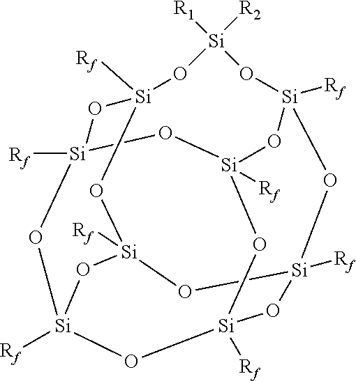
[Si]1([R1])([R2])O[Si]2([Rf])O[Si]3([Rf])O[Si]4([Rf])O[Si]([Rf])(O1)O[Si]1([Rf])O[Si]([Rf])(O4)O[Si]([Rf])(O3)O[Si]([Rf])(O2)O1
